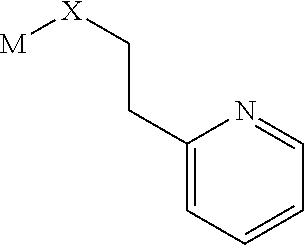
[M][X]CCC1=CC=CC=N1
